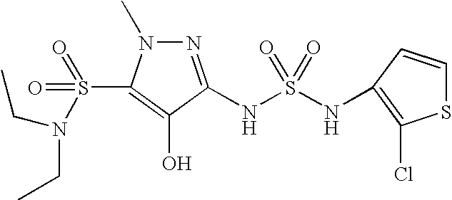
N1=C(NS(=O)(NC2=C(Cl)SC=C2)=O)C(O)=C(S(=O)(=O)N(CC)CC)N1C
